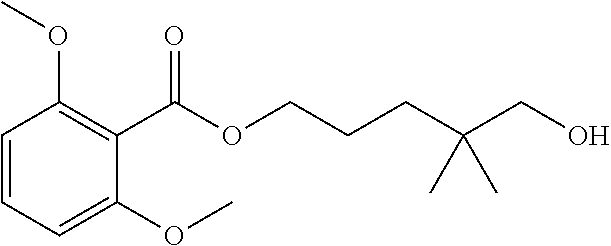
C1=CC=C(OC)C(C(OCCCC(CO)(C)C)=O)=C1OC
